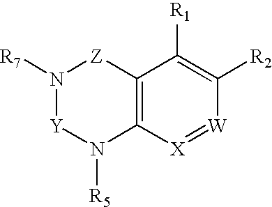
N1([R7])[Y]N([R5])C2=C([Z]1)C([R1])=C([R2])[W]=[X]2
